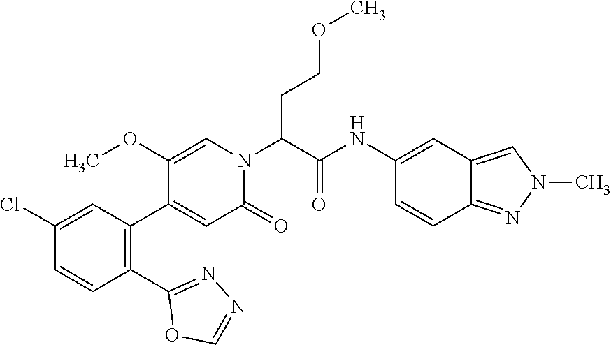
C1=C(OC)C(C2=C(C3=NN=CO3)C=CC(Cl)=C2)=CC(=O)N1C(C(=O)NC1=CC2=CN(C)N=C2C=C1)CCOC
